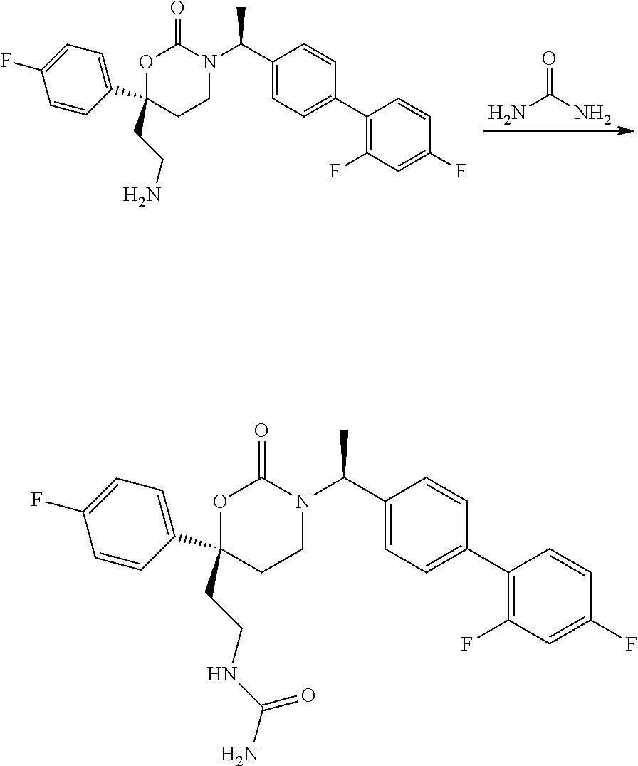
O1C(C2=CC=C(F)C=C2)(CCN)CCN(C(C2=CC=C(C3=C(F)C=C(F)C=C3)C=C2)C)C1=O.NC(N)=O.O1C(C2=CC=C(F)C=C2)(CCNC(N)=O)CCN(C(C2=CC=C(C3=C(F)C=C(F)C=C3)C=C2)C)C1=O
